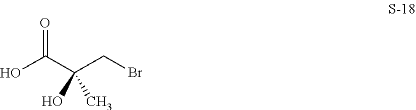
OC(=O)C(CBr)(O)C
